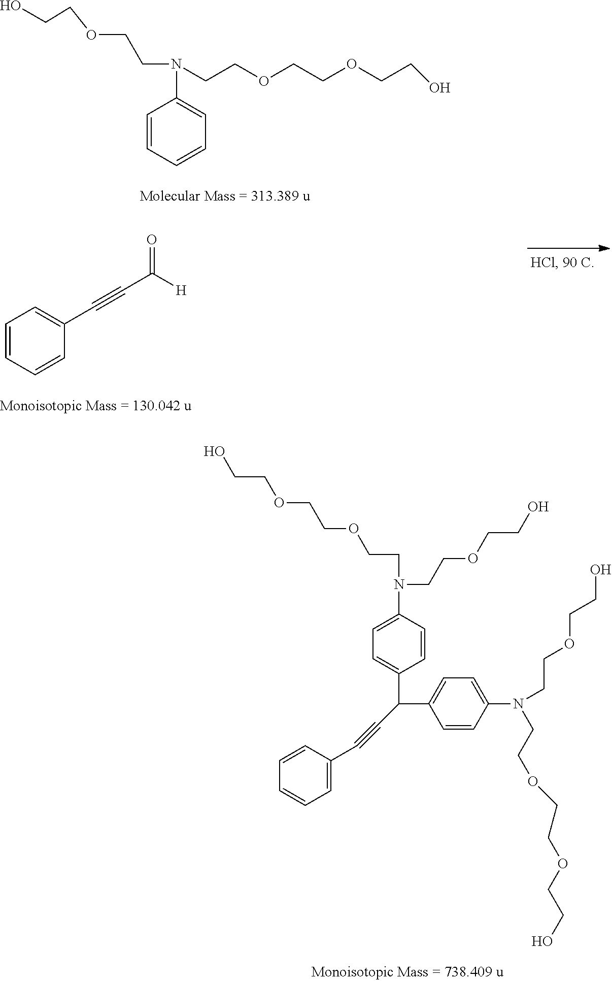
C1=CC(N(CCOCCOCCO)CCOCCO)=CC=C1.C1=CC=CC(C#CC([H])=O)=C1.C1=CC(N(CCOCCO)CCOCCOCCO)=CC=C1C(C1=CC=C(N(CCOCCO)CCOCCOCCO)C=C1)C#CC1=CC=CC=C1
